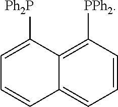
C1=CC([PPh2])=C2C(=C1)C=CC=C2[Ph2P]
